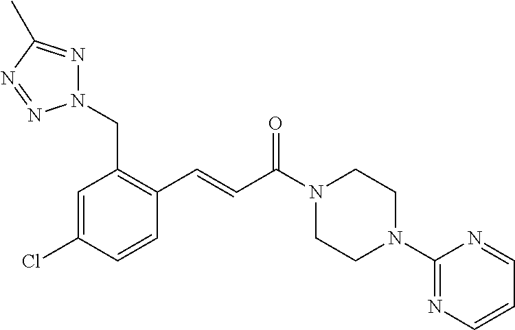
N1(CC2=C(C=CC(N3CCN(C4=NC=CC=N4)CC3)=O)C=CC(Cl)=C2)N=C(C)N=N1
